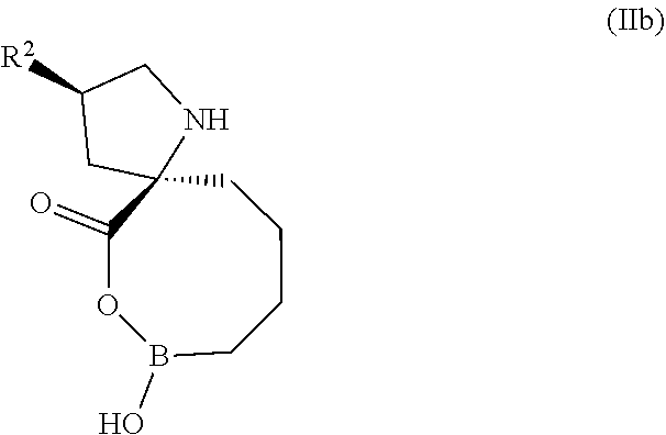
[R2]C1CC2(CCCCB(O)OC2=O)NC1
